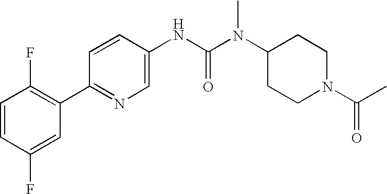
C1=CC(F)=CC(C2=NC=C(NC(N(C3CCN(C(=O)C)CC3)C)=O)C=C2)=C1F
